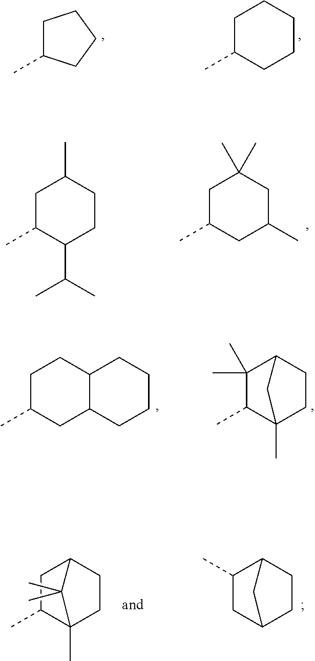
C1C(C)CCC1.C1C(C)CCCC1.C1C(C)C(C(C)C)CCC1C.C1C(C)CC(C)CC1(C)C.C1C(C)CC2C(C1)CCCC2.C1(C)(C)C(C)C2(C)CCC1C2.C1C(C)C2(C)CCC1C2(C)C.C1(C)CC2CCC1C2
